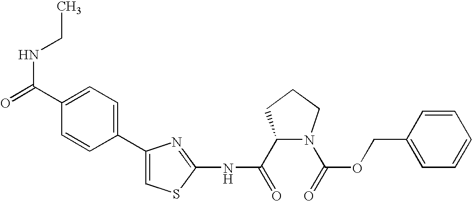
C1(C(=O)NC2=NC(C3=CC=C(C(=O)NCC)C=C3)=CS2)N(C(=O)OCC2=CC=CC=C2)CCC1
